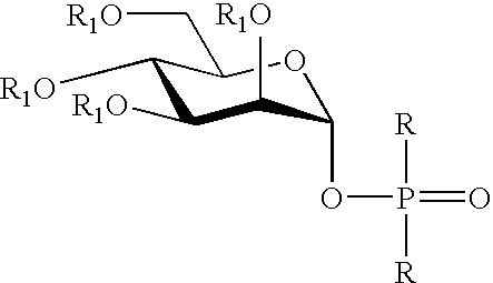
C1([R1O])C([R1O])C([R1O])C(OP(=O)([R])[R])OC1C[R1O]
